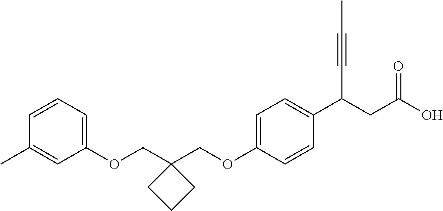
C1(OCC2(COC3=CC=C(C(CC(O)=O)C#CC)C=C3)CCC2)=CC=CC(C)=C1
